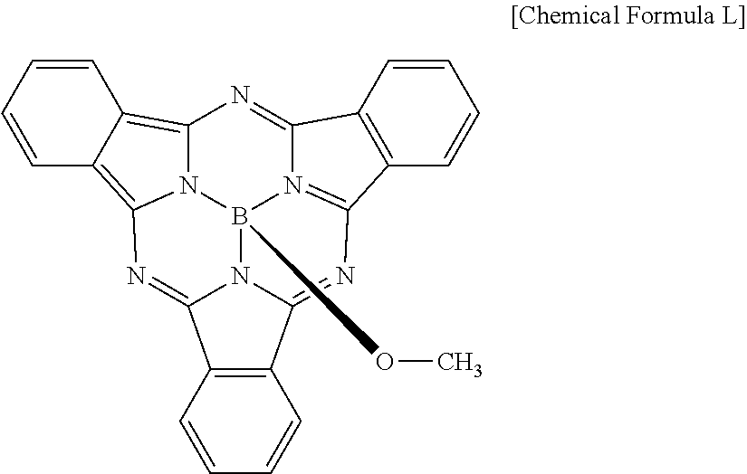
C1=CC2=C3N4C(=C2C=C1)N=C1C2=C(C5=NC6=N(B4(OC)N51)C(=N3)C1=C6C=CC=C1)C=CC=C2
